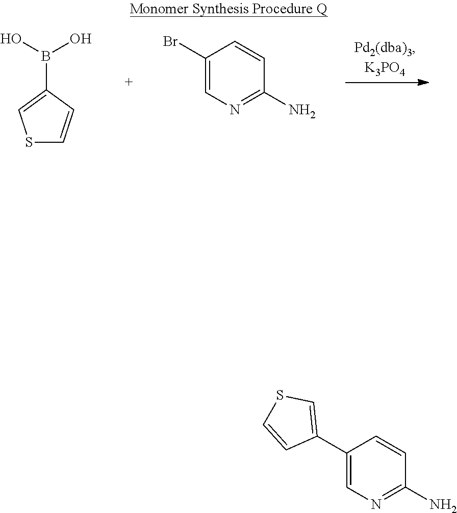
C1(Br)=CN=C(N)C=C1.S1C=CC(B(O)O)=C1.C1(C2=CN=C(N)C=C2)=CSC=C1
